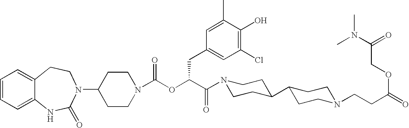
C1(N2C(=O)NC3=CC=CC=C3CC2)CCN(C(OC(C(=O)N2CCC(C3CCN(CCC(=O)OCC(N(C)C)=O)CC3)CC2)CC2=CC(Cl)=C(O)C(C)=C2)=O)CC1
